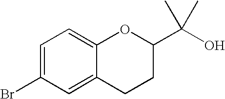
BrC1=CC=C2C(=C1)CCC(C(O)(C)C)O2
